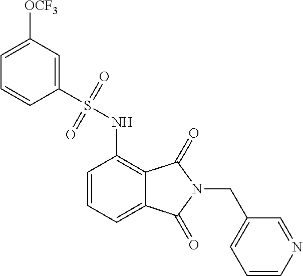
C1=CC=C2C(=C1NS(C1=CC([OCF3])=CC=C1)(=O)=O)C(=O)N(CC1=CC=CN=C1)C2=O
